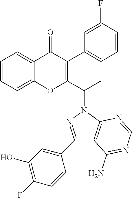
C1=CC=C2C(=C1)OC(C(N1N=C(C3=CC(O)=C(F)C=C3)C3=C1N=CN=C3N)C)=C(C1=CC=CC(F)=C1)C2=O
